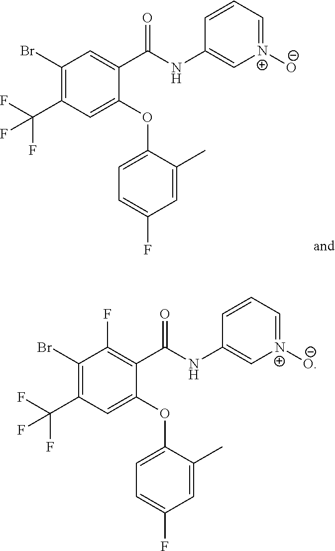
C1(Br)=C(C(F)(F)F)C=C(OC2=CC=C(F)C=C2C)C(C(NC2=C[N+]([O-])=CC=C2)=O)=C1.C1(Br)=C(C(F)(F)F)C=C(OC2=CC=C(F)C=C2C)C(C(NC2=C[N+]([O-])=CC=C2)=O)=C1F
